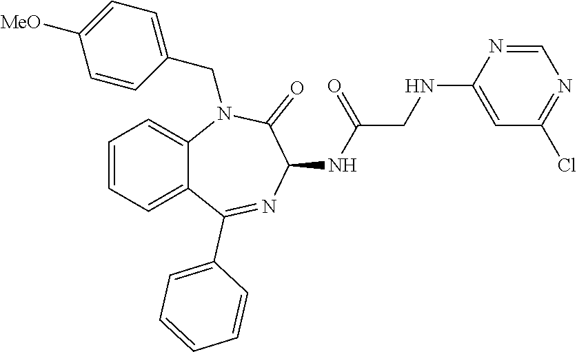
C1=CC=C2C(=C1)N(CC1=CC=C([MeO])C=C1)C(=O)C(NC(CNC1=CC(Cl)=NC=N1)=O)N=C2C1=CC=CC=C1
